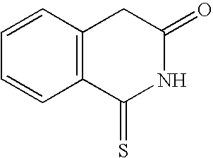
C12=C(C=CC=C1)CC(=O)NC2=S
